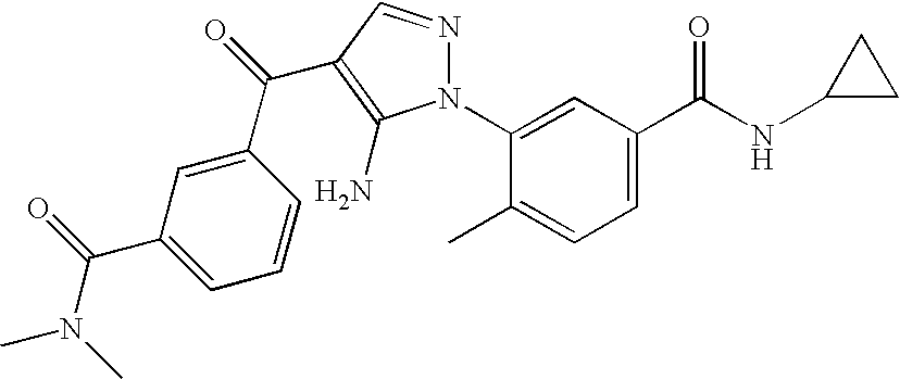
C1=C(C(NC2CC2)=O)C=C(N2N=CC(C(C3=CC(C(=O)N(C)C)=CC=C3)=O)=C2N)C(C)=C1
